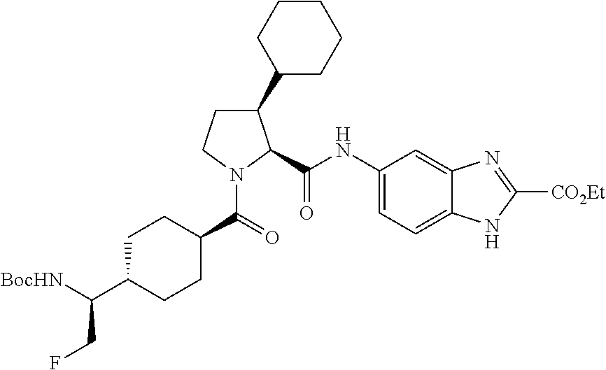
C1(NC(=O)C2C(C3CCCCC3)CCN2C(=O)C2CCC(C([BocHN])CF)CC2)=CC=C2C(=C1)N=C([CO2Et])N2
